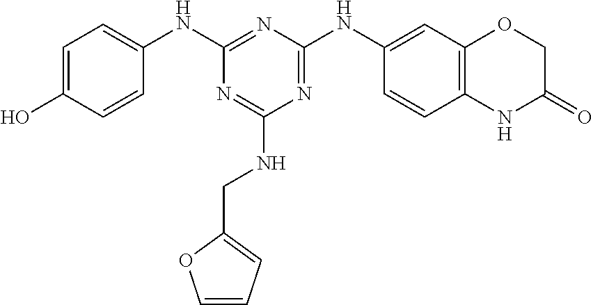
C1(O)=CC=C(NC2=NC(NC3=CC4=C(C=C3)NC(=O)CO4)=NC(NCC3=CC=CO3)=N2)C=C1
